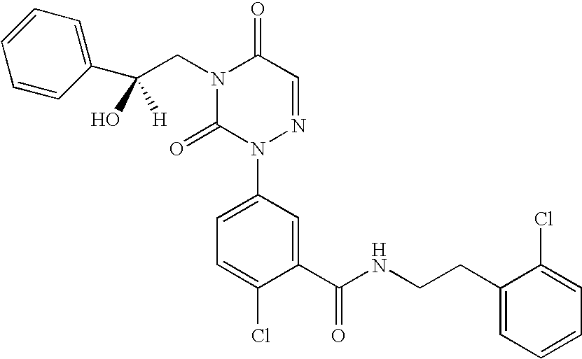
C1(C(NCCC2=CC=CC=C2Cl)=O)=CC(N2N=CC(=O)N(CC(C3=CC=CC=C3)(O)[H])C2=O)=CC=C1Cl
